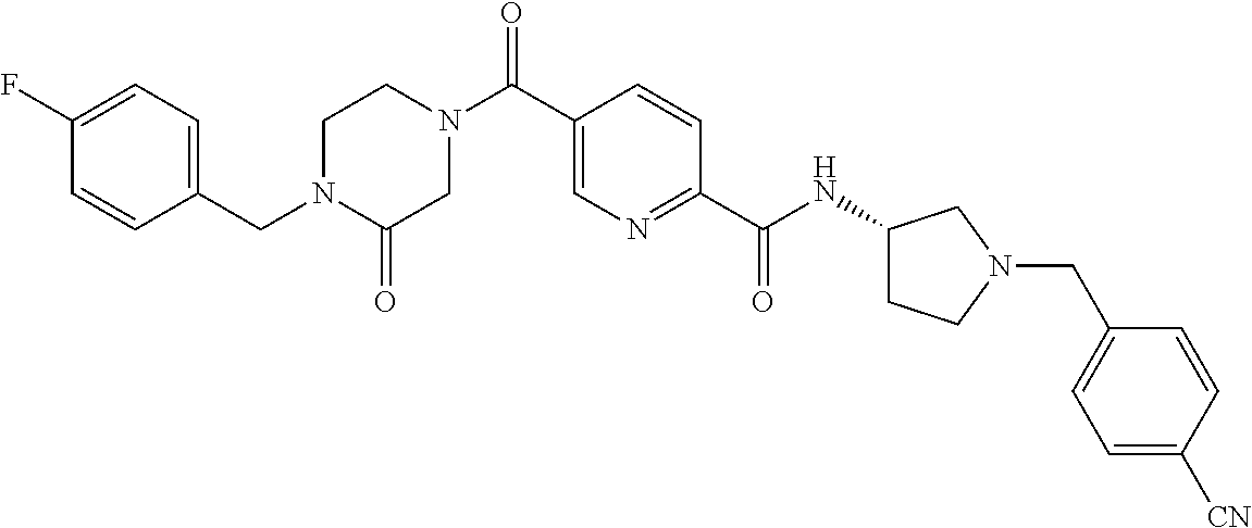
C1=CC(CN2CCN(C(C3=CN=C(C(NC4CCN(CC5=CC=C([CN])C=C5)C4)=O)C=C3)=O)CC2=O)=CC=C1F
